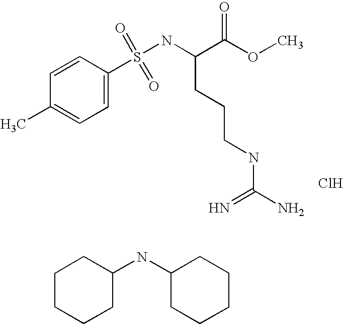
C1=CC(S(=O)(=O)NC(C(OC)=O)CCCNC(N)=N)=CC=C1C.Cl.C1(NC2CCCCC2)CCCCC1
